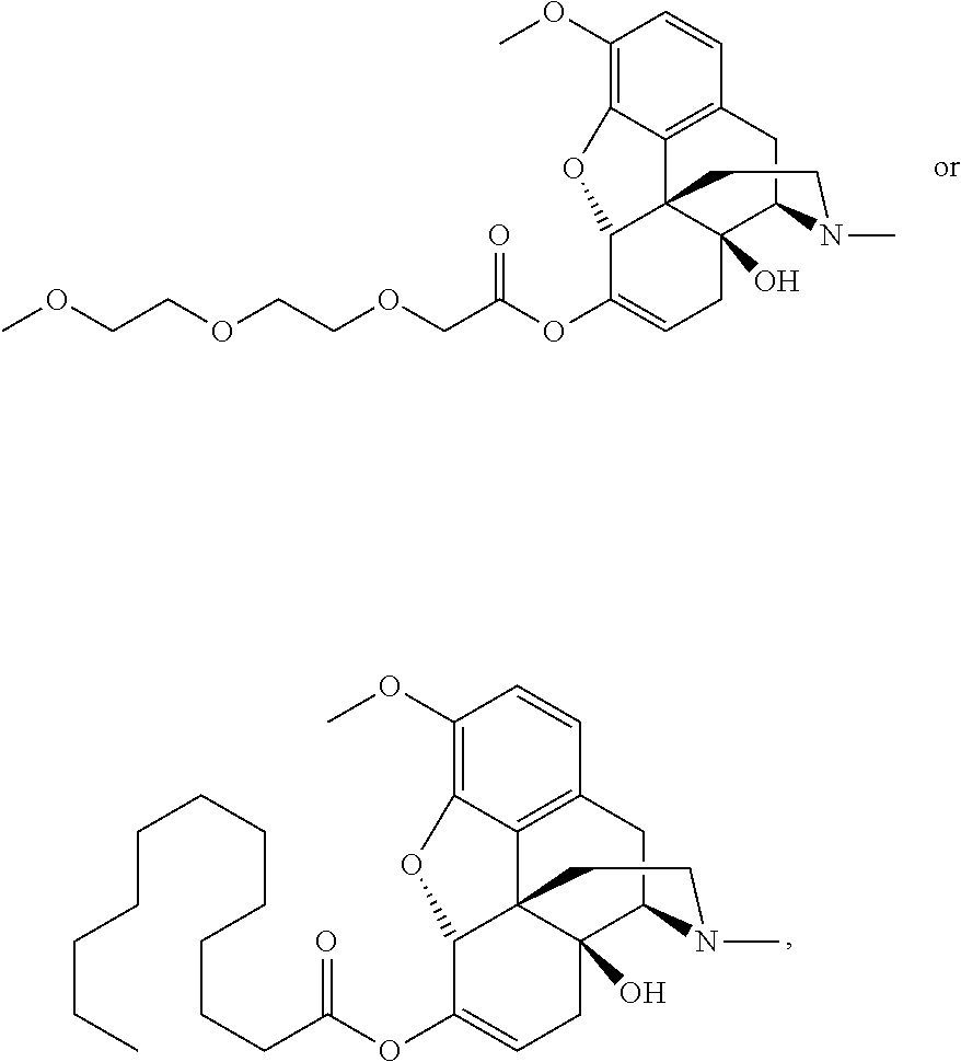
COCCOCCOCC(OC1=CCC2(O)C34C1OC1=C(OC)C=CC(=C31)CC2N(C)CC4)=O.C(CC(OC1=CCC2(O)C34C1OC1=C(OC)C=CC(=C31)CC2N(C)CC4)=O)CCCCCCCCC
